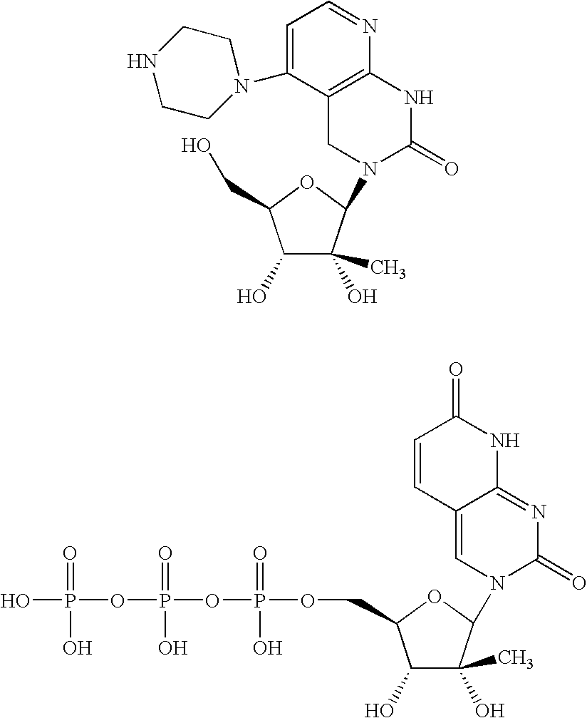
C1=C(N2CCNCC2)C2=C(N=C1)NC(=O)N(C1C(O)(C)C(O)C(CO)O1)C2.C1=CC2=CN(C3C(O)(C)C(O)C(COP(=O)(O)OP(=O)(O)OP(=O)(O)O)O3)C(=O)N=C2NC1=O
